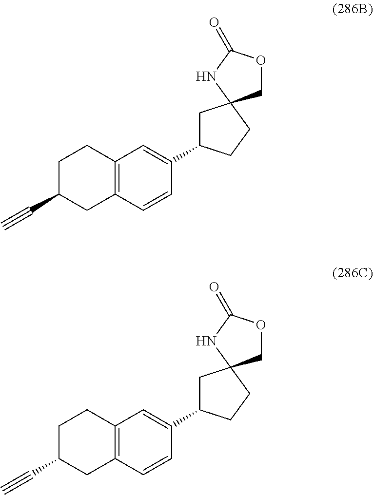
C12=C(C=CC(C3CC4(CC3)COC(=O)N4)=C1)CC(C#C)CC2.C12=C(C=CC(C3CC4(CC3)COC(=O)N4)=C1)CC(C#C)CC2
